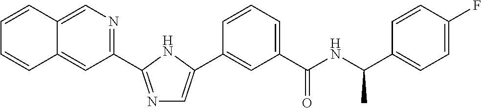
C1(C2=NC=C(C3=CC(C(NC(C4=CC=C(F)C=C4)C)=O)=CC=C3)N2)=NC=C2C(=C1)C=CC=C2
